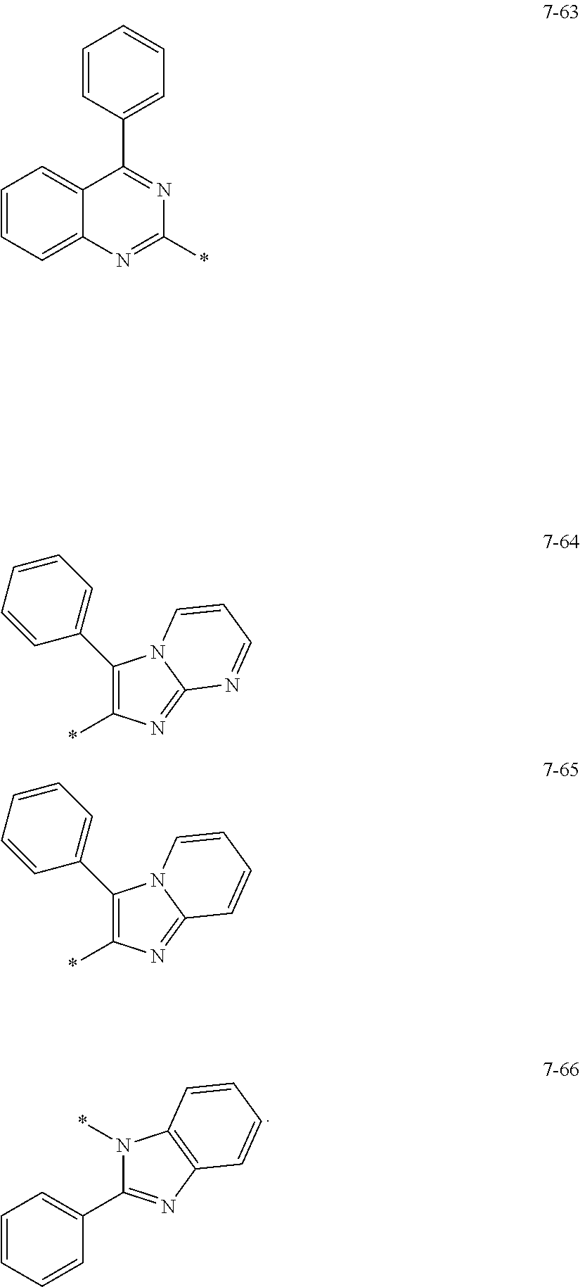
N1(*)C(C2=CC=CC=C2)=NC2=C1C=CC=C2.C1=CC=C2C(=C1)C(C1=CC=CC=C1)=NC(*)=N2.C1(C2=CC=CC=C2)=C(*)N=C2N1C=CC=N2.C1(C2=CC=CC=C2)=C(*)N=C2N1C=CC=C2
